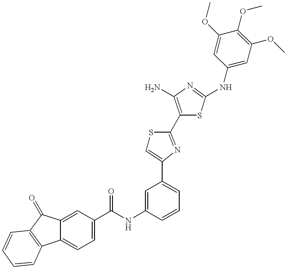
C1=C2C(=CC(C(NC3=CC(C4=CSC(C5=C(N)N=C(NC6=CC(OC)=C(OC)C(OC)=C6)S5)=N4)=CC=C3)=O)=C1)C(=O)C1=C2C=CC=C1
